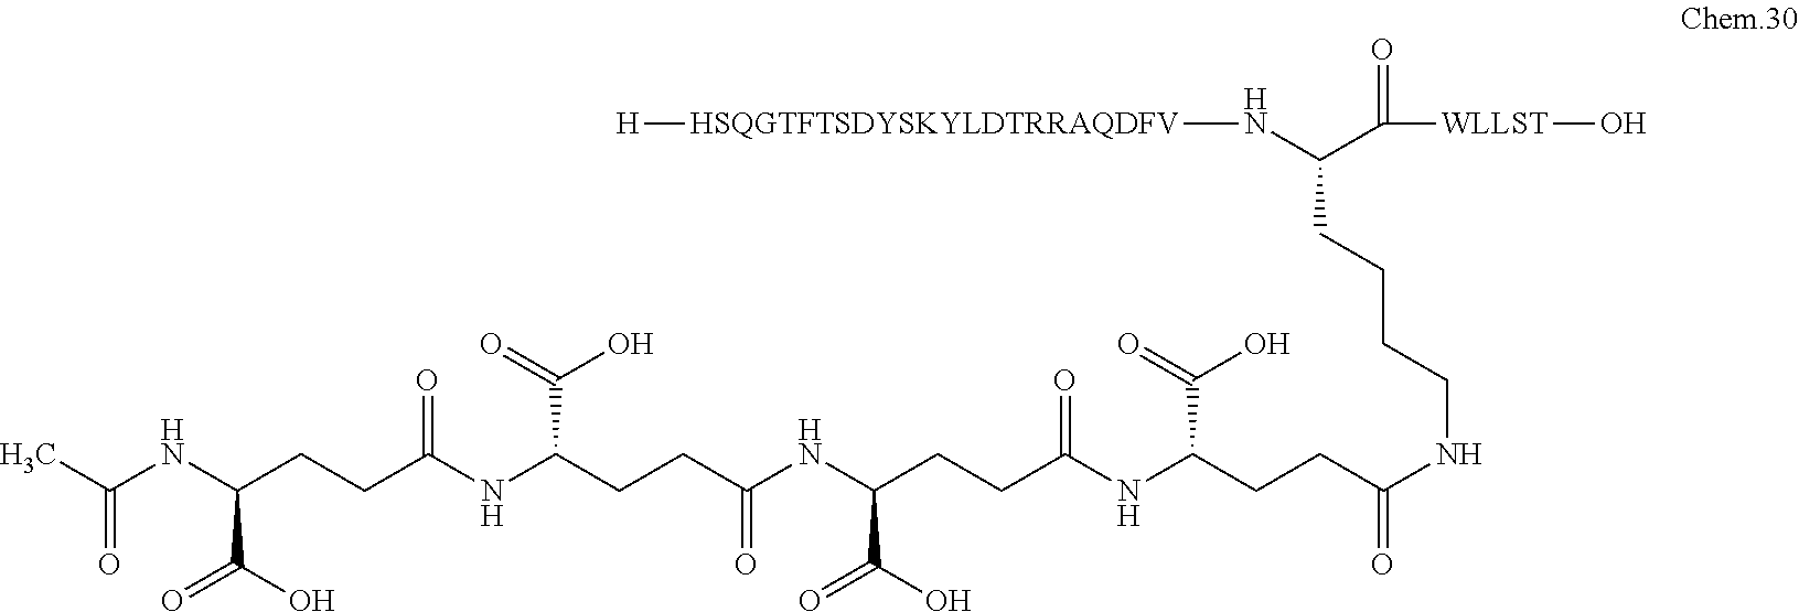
[H][HSQGTFTSDYSKYLDTRRAQDFV]NC(C([WLLST]O)=O)CCCCNC(CCC(NC(CCC(NC(CCC(NC(CCC(NC(C)=O)C(O)=O)=O)C(=O)O)=O)C(O)=O)=O)C(=O)O)=O
